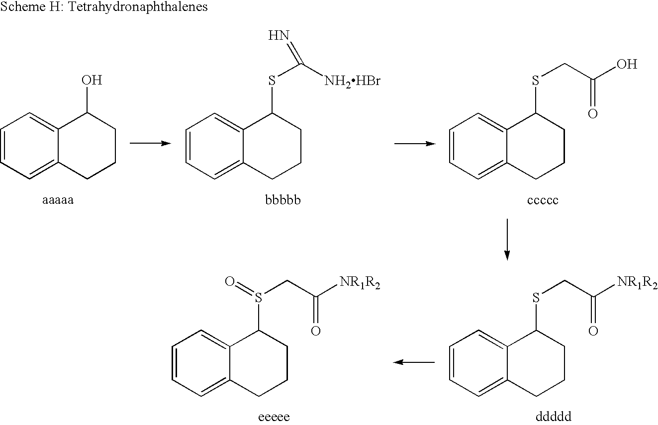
C1=CC=C2C(=C1)C(O)CCC2.C1=CC=C2C(=C1)C(SC([NH2HBr])=N)CCC2.C1=CC=C2C(=C1)C(SCC(O)=O)CCC2.C1=CC=C2C(=C1)C(SCC([NR1R2])=O)CCC2.C1=CC=C2C(=C1)C(S(CC([NR1R2])=O)=O)CCC2
